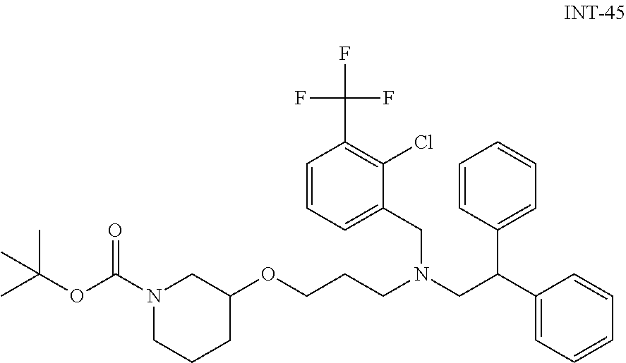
C(N(CC(C1=CC=CC=C1)C1=CC=CC=C1)CC1=CC=CC(C(F)(F)F)=C1Cl)CCOC1CN(C(OC(C)(C)C)=O)CCC1
